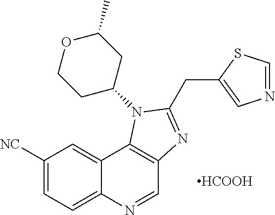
C1([NC])=CC=C2C(=C1)C1=C(C=N2)N=C(CC2=CN=CS2)N1C1CC(C)OCC1.[HCOOH]
